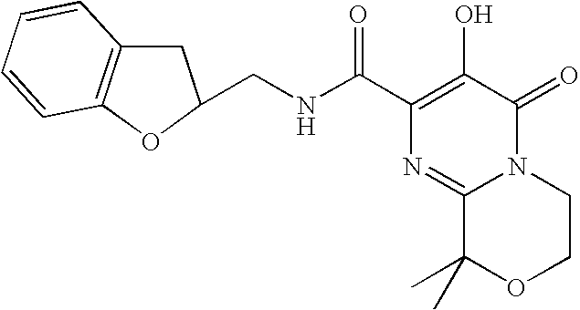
C(NC(C1=C(O)C(=O)N2C(=N1)C(C)(C)OCC2)=O)C1CC2=C(O1)C=CC=C2
